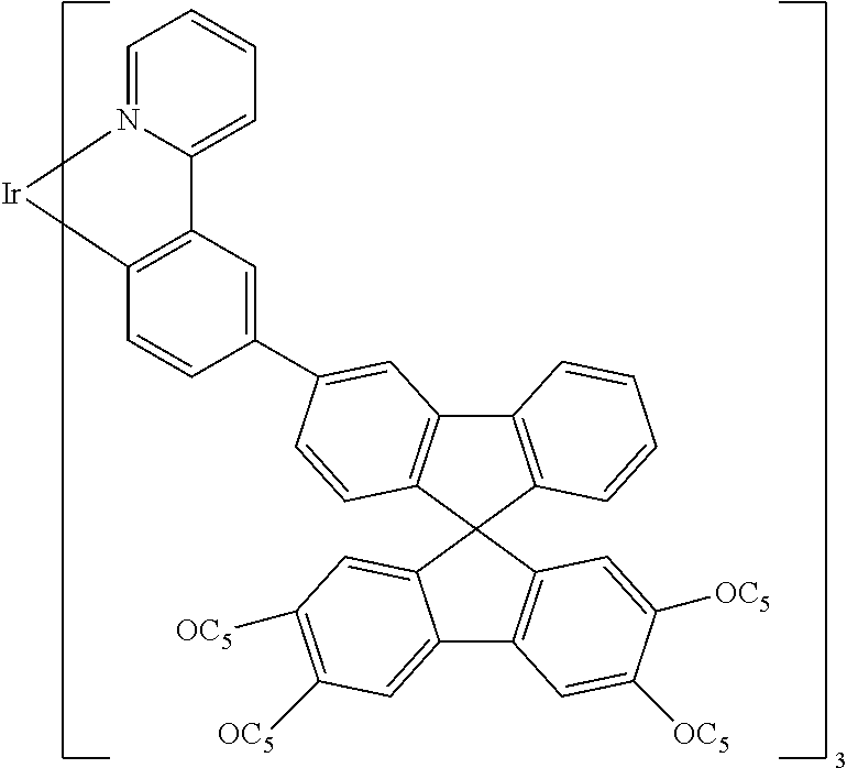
C1=N2C(=CC=C1)C1=C(C=CC(C3=CC4=C(C=C3)C3(C5=C4C=CC=C5)C4=C(C5=CC([OC5])=C([OC5])C=C53)C=C([OC5])C([OC5])=C4)=C1)[Ir]2
